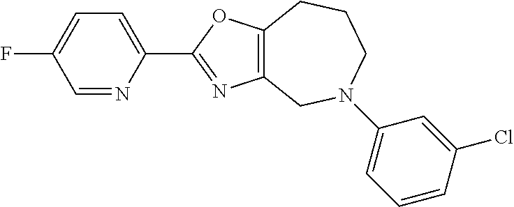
C1(F)=CC=C(C2=NC3=C(O2)CCCN(C2=CC=CC(Cl)=C2)C3)N=C1
